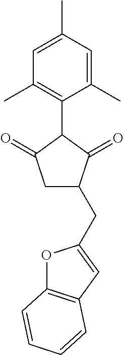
C1=C(C)C=C(C)C(C2C(=O)CC(CC3=CC4=C(O3)C=CC=C4)C2=O)=C1C
